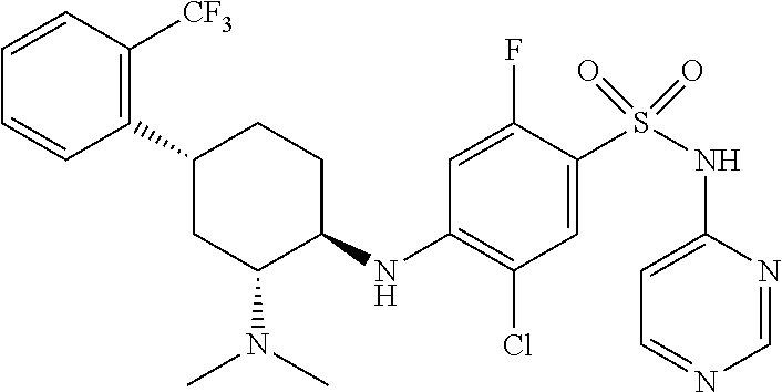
C1=CC([CF3])=C(C2CC(N(C)C)C(NC3=C(Cl)C=C(S(NC4=CC=NC=N4)(=O)=O)C(F)=C3)CC2)C=C1
